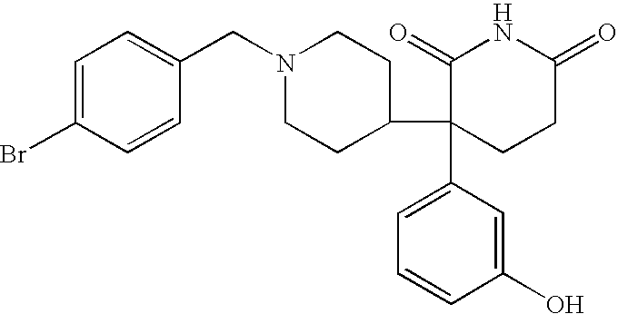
C1=C(Br)C=CC(CN2CCC(C3(C4=CC=CC(O)=C4)CCC(=O)NC3=O)CC2)=C1
